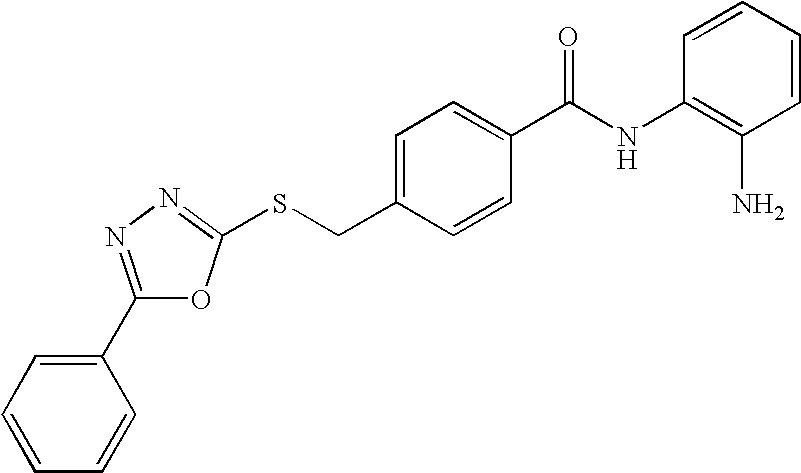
C(C1=CC=C(C(NC2=C(N)C=CC=C2)=O)C=C1)SC1=NN=C(C2=CC=CC=C2)O1
